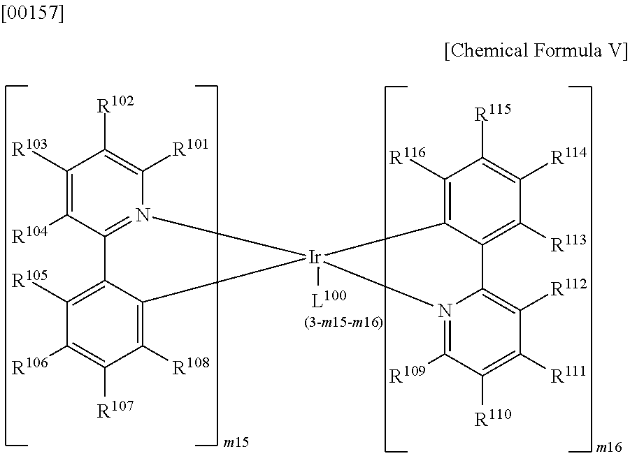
C1([R103])=C([R104])C2=N(C([R101])=C1[R102])[Ir]1([L100])(CCCC3=C([R108])C([R107])=C([R106])C([R105])=C23)CCC2=C([R116])C([R115])=C([R114])C([R113])=C2C2=C([R112])C([R111])=C([R110])C([R109])=N12
